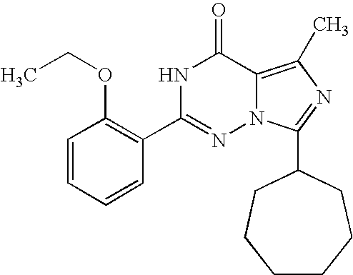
C1=CC=CC(C2=NN3C(=C(C)N=C3C3CCCCCC3)C(=O)N2)=C1OCC
